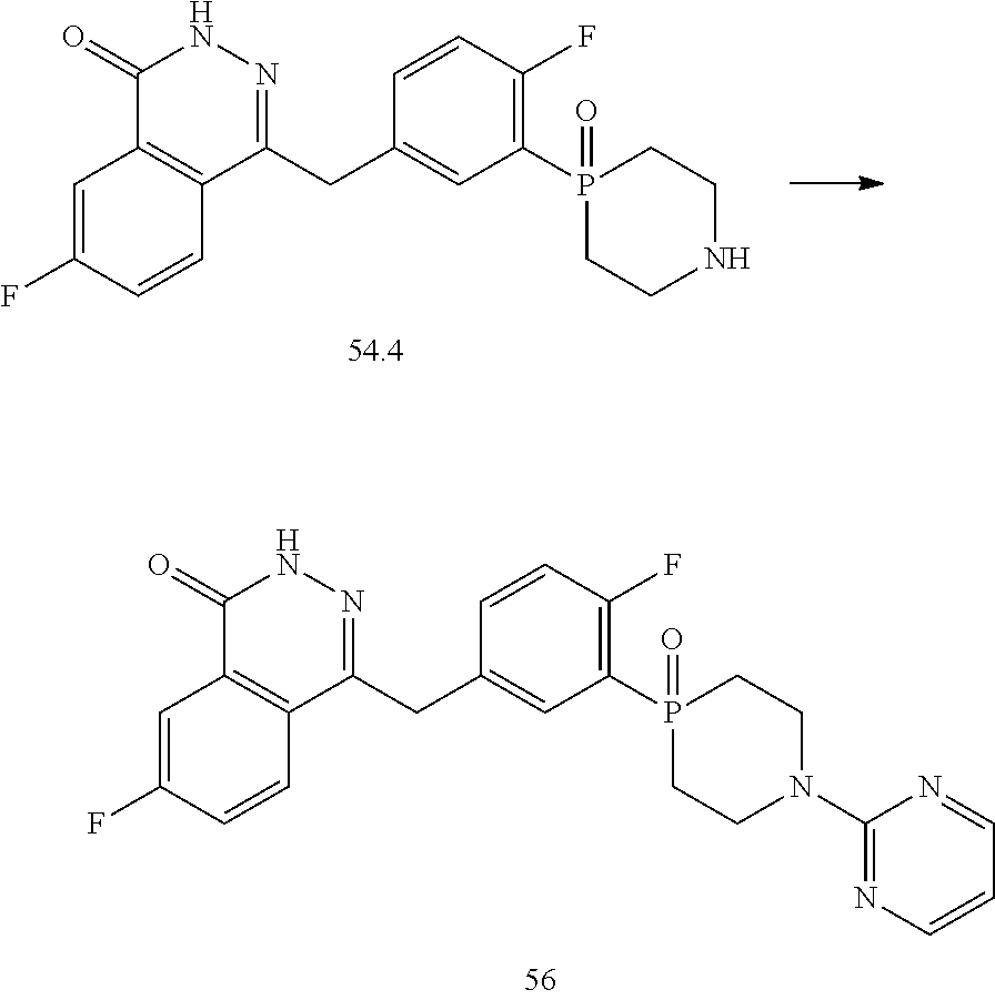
C1(=O)C2=C(C(CC3=CC(P4(=O)CCNCC4)=C(F)C=C3)=NN1)C=CC(F)=C2.C1(=O)C2=C(C(CC3=CC(P4(=O)CCN(C5=NC=CC=N5)CC4)=C(F)C=C3)=NN1)C=CC(F)=C2
